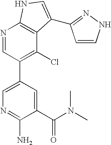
N1=CC(C2=CN=C(N)C(C(N(C)C)=O)=C2)=C(Cl)C2=C1NC=C2C1=NNC=C1
